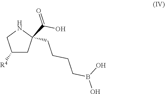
B(O)(CCCCC1(C(=O)O)CC([R4])CN1)O
